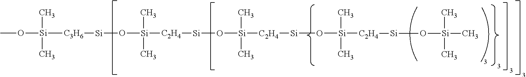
CO[Si]([C3H6][Si]O[Si]([C2H4][Si]O[Si](C)(C)[C2H4][Si]O[Si]([C2H4][Si]O[Si](C)(C)C)(C)C)(C)C)(C)C
